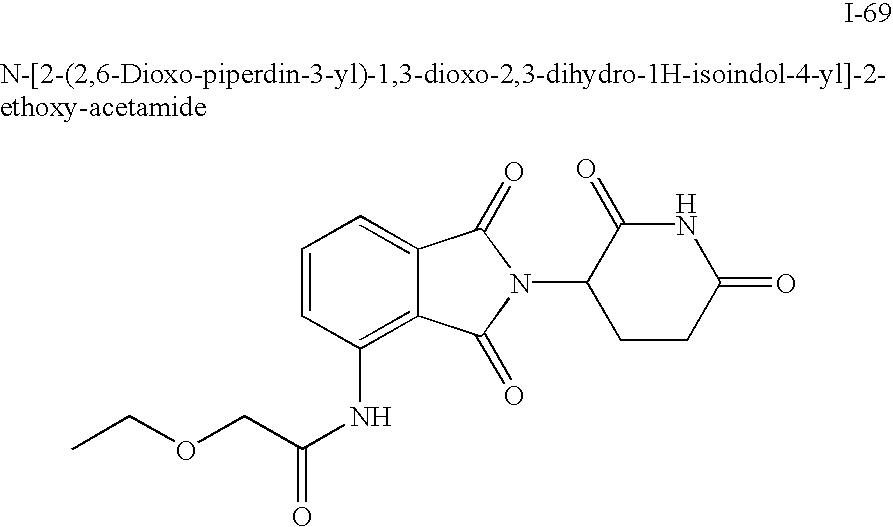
C(C(NC1=C2C(=CC=C1)C(=O)N(C1CCC(=O)NC1=O)C2=O)=O)OCC
